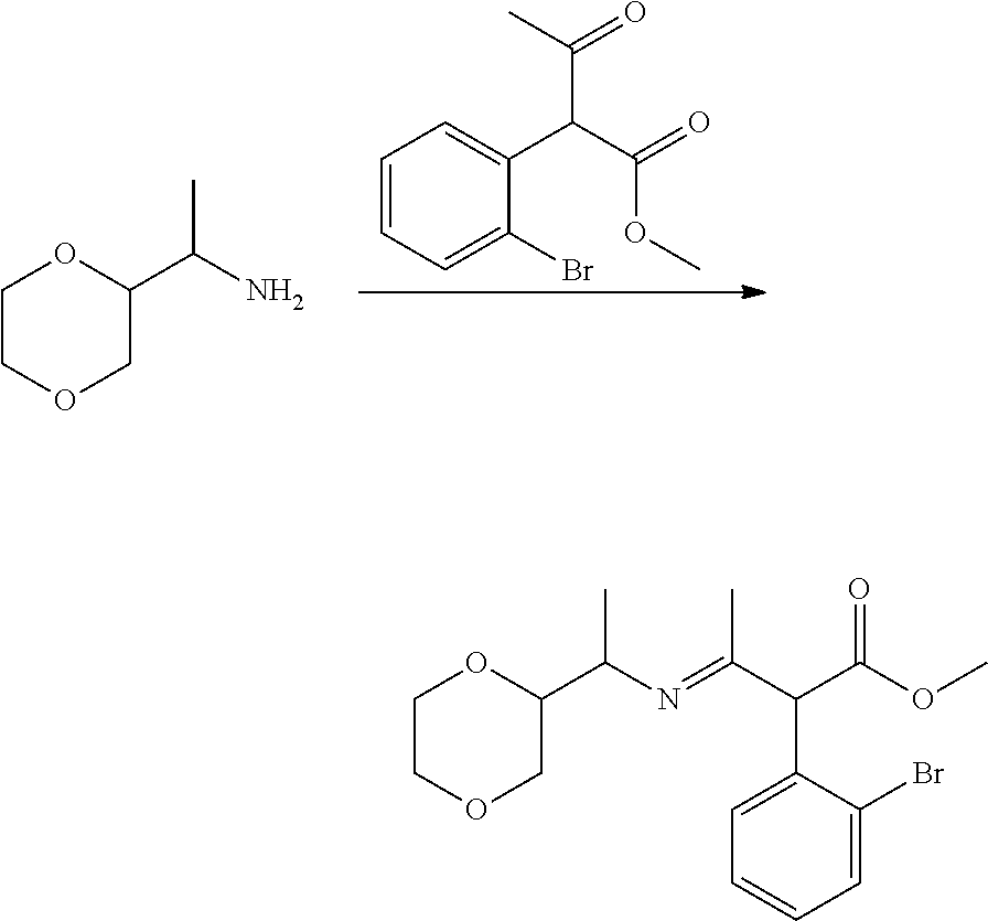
C1COCC(C(N)C)O1.C1=CC=C(Br)C(C(C(=O)OC)C(=O)C)=C1.C1COCC(C(N=C(C(C(OC)=O)C2=CC=CC=C2Br)C)C)O1
